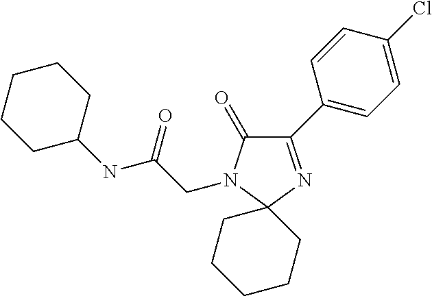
C1(C2=CC=C(Cl)C=C2)=NC2(N(CC(NC3CCCCC3)=O)C1=O)CCCCC2
